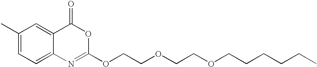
C1(C)=CC=C2C(=C1)C(=O)OC(OCCOCCOCCCCCC)=N2
